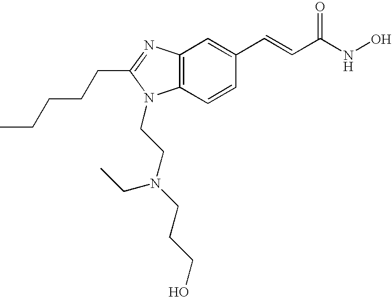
C12=C(C=CC(C=CC(=O)NO)=C1)N(CCN(CC)CCCO)C(CCCCC)=N2
